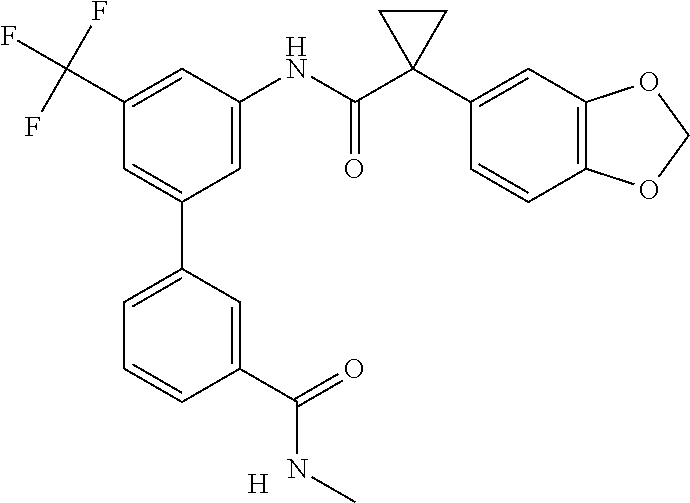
C1=C(NC(C2(C3=CC4=C(C=C3)OCO4)CC2)=O)C=C(C(F)(F)F)C=C1C1=CC=CC(C(=O)NC)=C1.[H]
